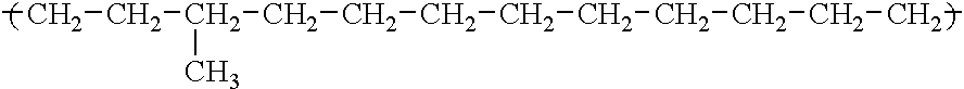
CCCC(CCCCCCCCCC)C
